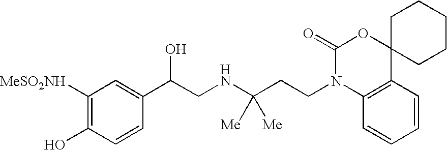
C1([MeSO2NH])=C(O)C=CC(C(CNC(CCN2C3=C(C4(OC2=O)CCCCC4)C=CC=C3)([Me])[Me])O)=C1
